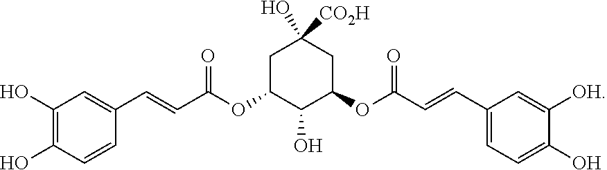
C1(O)=C(O)C=CC(C=CC(OC2C(O)C(OC(C=CC3=CC=C(O)C([OH])=C3)=O)CC(O)([CO2H])C2)=O)=C1
